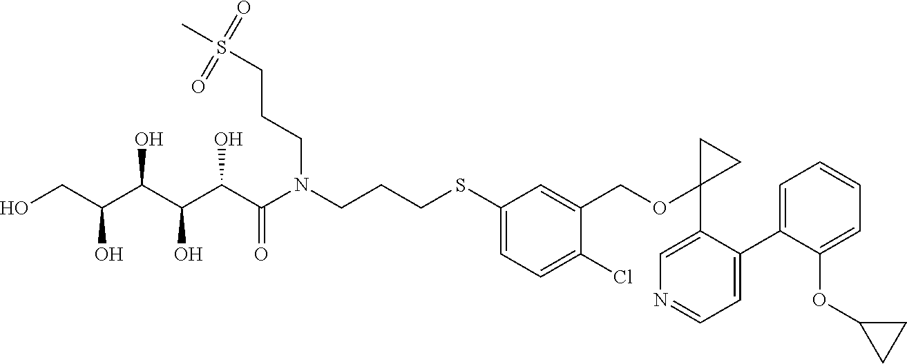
OCC(C(C(C(C(N(CCCSC1=CC=C(Cl)C(COC2(C3=CN=CC=C3C3=CC=CC=C3OC3CC3)CC2)=C1)CCCS(C)(=O)=O)=O)O)O)O)O
